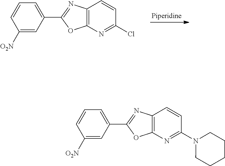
C1=CC([O2N])=CC(C2=NC3=C(O2)N=C(Cl)C=C3)=C1.C1=CC([O2N])=CC(C2=NC3=C(O2)N=C(N2CCCCC2)C=C3)=C1
